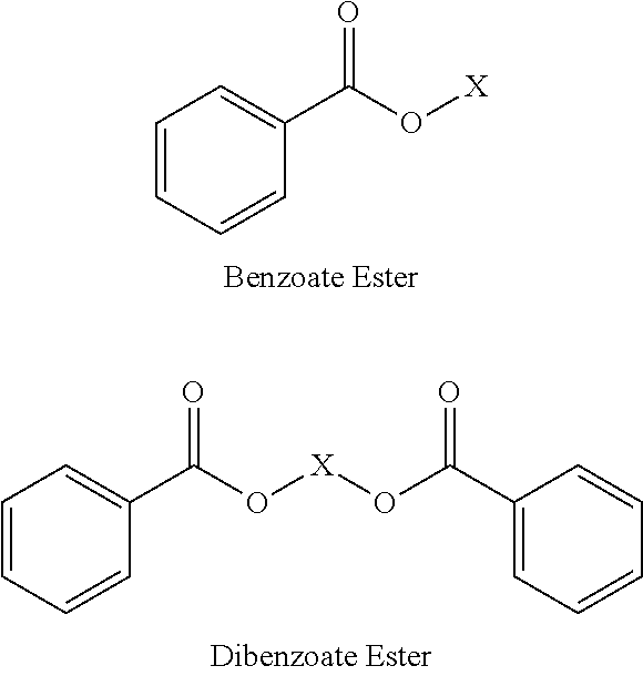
C1=CC=CC(C(O[X])=O)=C1.C1=CC=CC(C(O[X]OC(C2=CC=CC=C2)=O)=O)=C1
